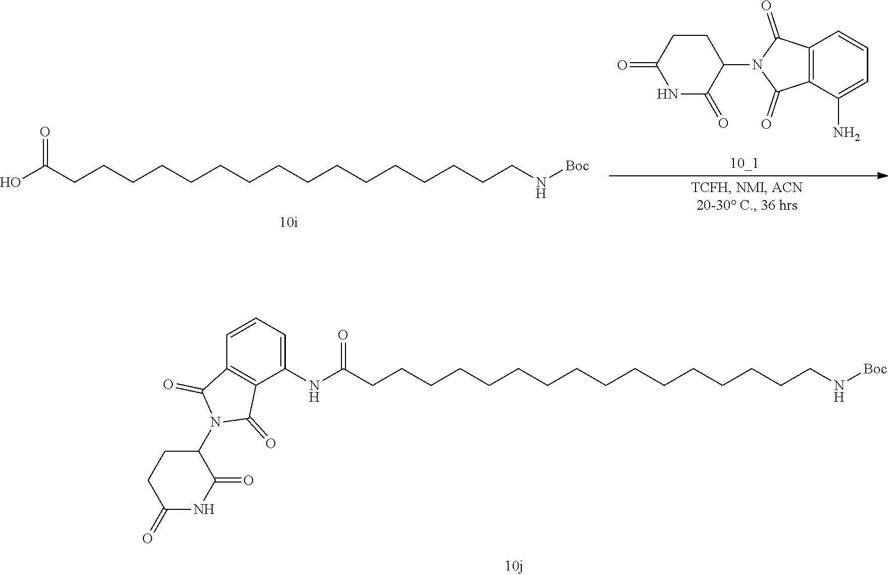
O=C(CCCCCCCCCCCCCCCCN[Boc])O.C12=C(C(N)=CC=C1)C(=O)N(C1CCC(=O)NC1=O)C2=O.O=C(CCCCCCCCCCCCCCCCN[Boc])NC1=CC=CC2=C1C(=O)N(C1C(=O)NC(=O)CC1)C2=O
